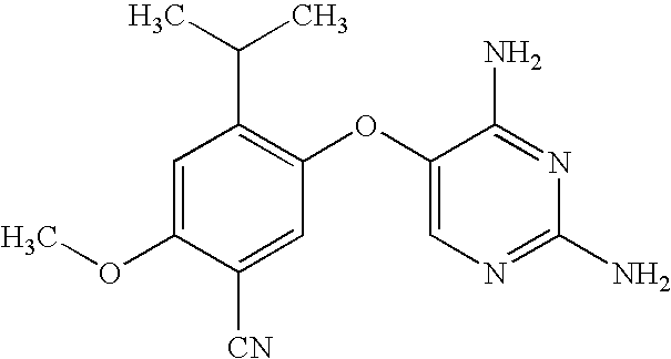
C1=C(OC)C([CN])=CC(OC2=CN=C(N)N=C2N)=C1C(C)C
